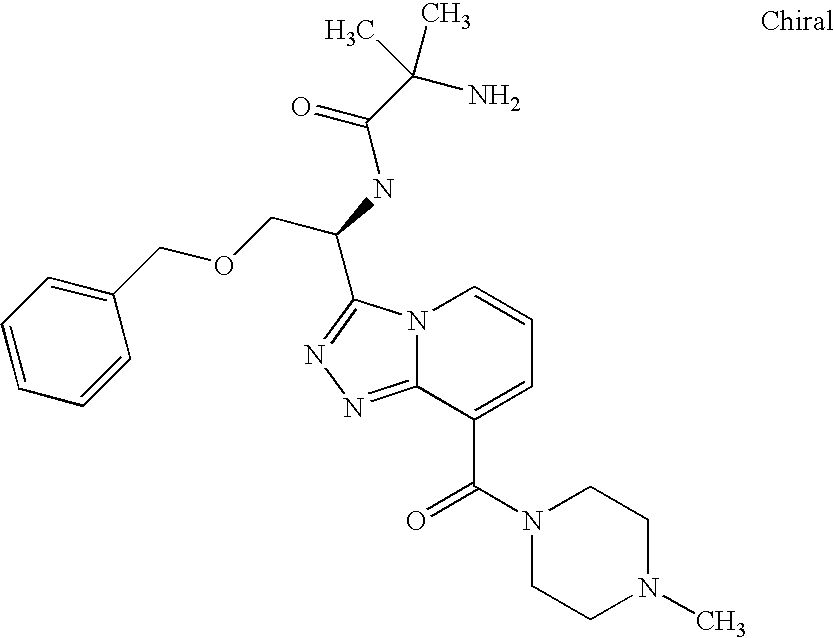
N12C(=NN=C1C(NC(C(N)(C)C)=O)COCC1=CC=CC=C1)C(C(N1CCN(C)CC1)=O)=CC=C2
